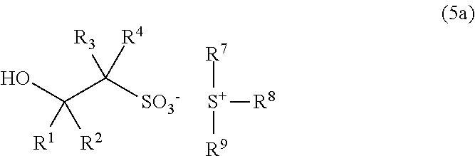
OC(C([SO3-])([R3])[R4])([R1])[R2].[S+]([R8])([R7])[R9]
